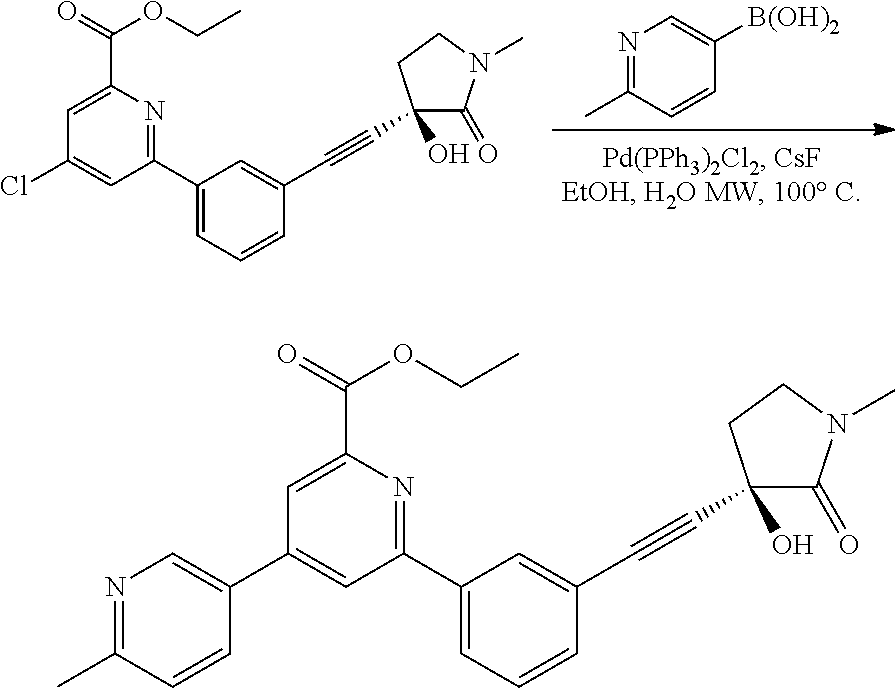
N1=C(C)C=CC([B(OH)2])=C1.ClC1=CC(C2=CC=CC(C#CC3(O)C(=O)N(C)CC3)=C2)=NC(C(=O)OCC)=C1.C1(C2=CC(C3=CC=CC(C#CC4(O)C(=O)N(C)CC4)=C3)=NC(C(=O)OCC)=C2)=CN=C(C)C=C1
